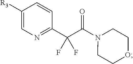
C1([R3])=CN=C(C(C(N2CCOCC2)=O)(F)F)C=C1
